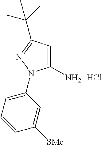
C1(N)=CC(C(C)(C)C)=NN1C1=CC=CC([SMe])=C1.Cl
